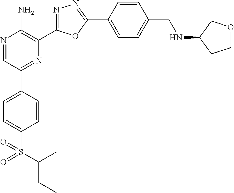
N1=CC(C2=CC=C(S(C(CC)C)(=O)=O)C=C2)=NC(C2=NN=C(C3=CC=C(CNC4CCOC4)C=C3)O2)=C1N
